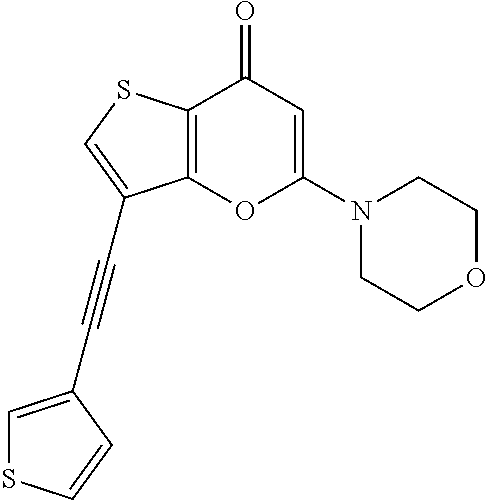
C12=C(SC=C1C#CC1=CSC=C1)C(=O)C=C(N1CCOCC1)O2
